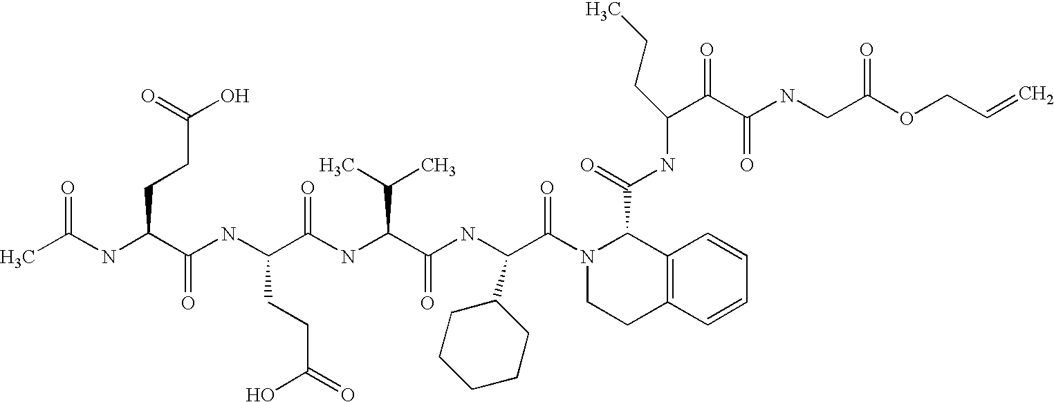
CC(NC(C(NC(C(NC(C(NC(C(N1CCC2=C(C1C(=O)NC(C(C(NCC(OCC=C)=O)=O)=O)CCC)C=CC=C2)=O)C1CCCCC1)=O)C(C)C)=O)CCC(=O)O)=O)CCC(O)=O)=O
